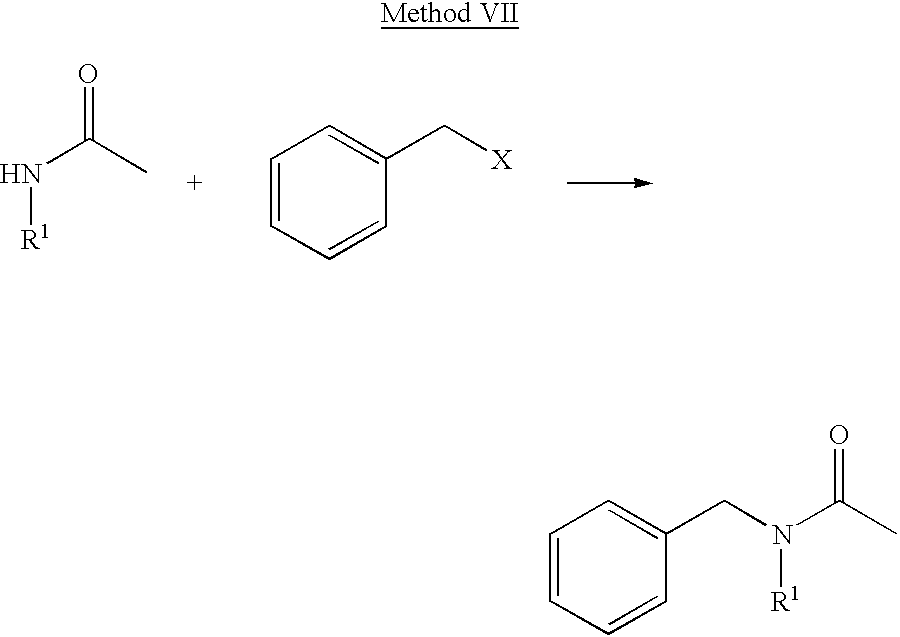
C1=CC=CC(CN(C(C)=O)[R1])=C1.N(C(C)=O)[R1].C1=CC=CC(C[X])=C1
